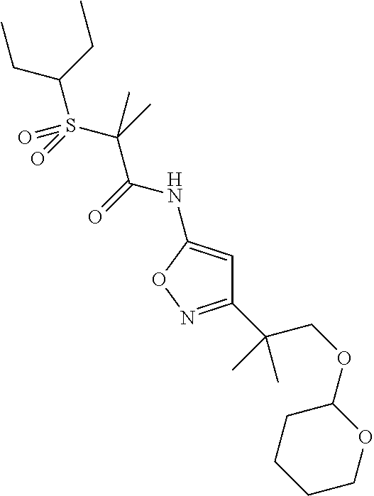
C1(C(C)(COC2CCCCO2)C)=NOC(NC(C(C)(S(=O)(C(CC)CC)=O)C)=O)=C1
